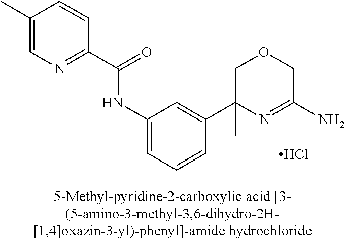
Cl.N(C1=CC=CC(C2(C)N=C(N)COC2)=C1)C(C1=NC=C(C)C=C1)=O
